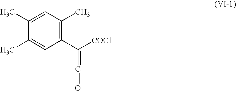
C1(C([COCl])=C=O)=C(C)C=C(C)C(C)=C1
